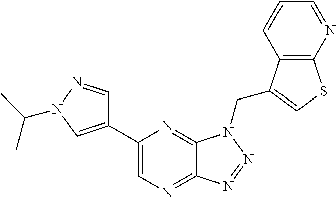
C1=NN(C(C)C)C=C1C1=CN=C2C(=N1)N(CC1=CSC3=C1C=CC=N3)N=N2
